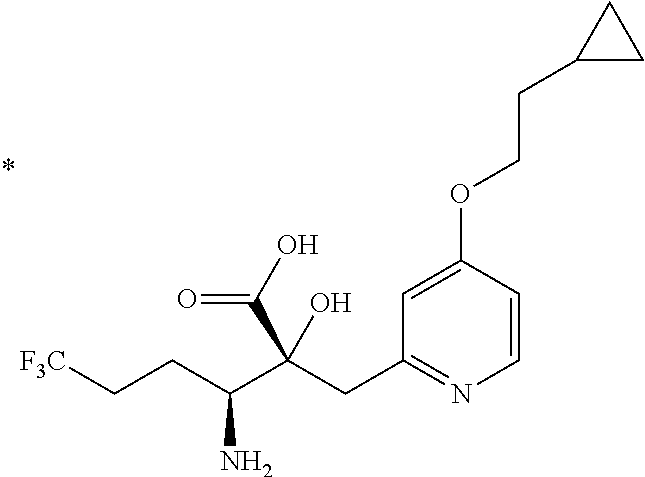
C1=CC(OCCC2CC2)=CC(CC(C(CC[F3C])N)(C(O)=O)O)=N1
